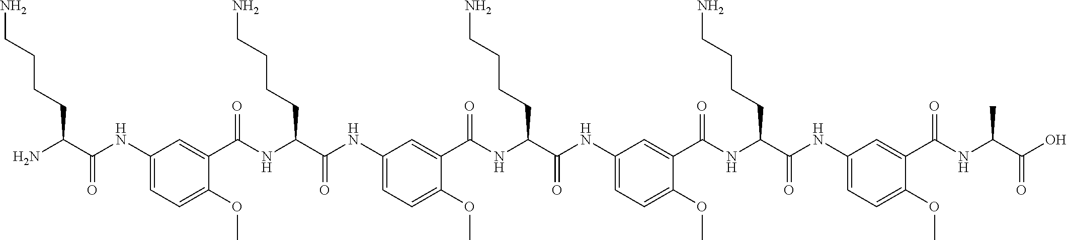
C1(NC(C(N)CCCCN)=O)=CC=C(OC)C(C(NC(C(NC2=CC=C(OC)C(C(NC(C(NC3=CC=C(OC)C(C(NC(C(NC4=CC=C(OC)C(C(NC(C(O)=O)C)=O)=C4)=O)CCCCN)=O)=C3)=O)CCCCN)=O)=C2)=O)CCCCN)=O)=C1
